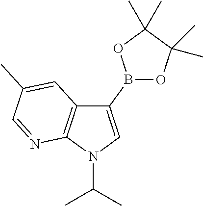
C1(B2OC(C)(C)C(C)(C)O2)=CN(C(C)C)C2=C1C=C(C)C=N2
